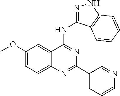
C1(OC)=CC=C2C(=C1)C(NC1=NNC3=C1C=CC=C3)=NC(C1=CC=CN=C1)=N2
